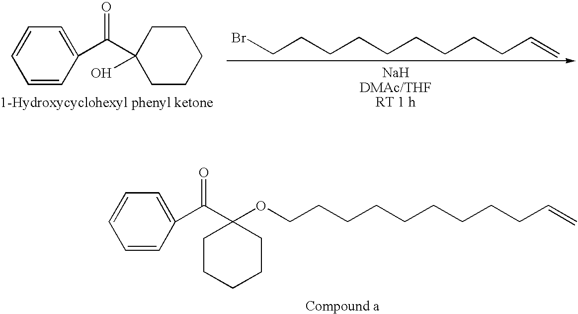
C1=CC(C(=O)C2(O)CCCCC2)=CC=C1.C(CCCCCCCCC=C)Br.O(CCCCCCCCCC=C)C1(C(=O)C2=CC=CC=C2)CCCCC1
